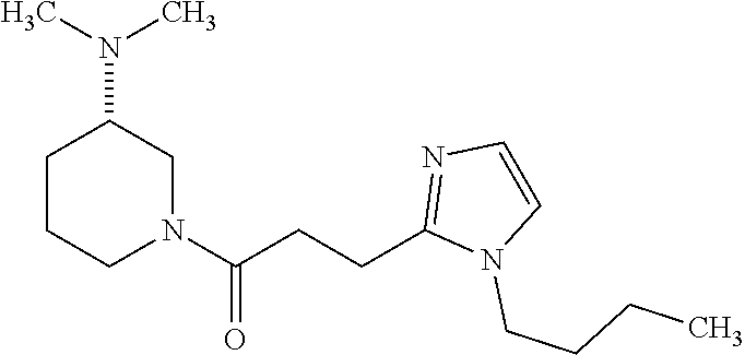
N1(C(CCC2=NC=CN2CCCC)=O)CC(N(C)C)CCC1
